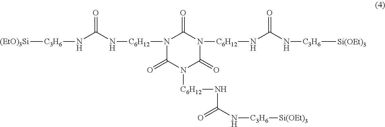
N1([C6H12]NC(N[C3H6][(EtO)3Si])=O)C(=O)N([C6H12]NC(N[C3H6][Si(OEt)3])=O)C(=O)N([C6H12]NC(N[C3H6][Si(OEt)3])=O)C1=O
